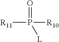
[R11]P([R10])(=O)[L]
